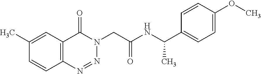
C1=C(C)C=CC2=C1C(=O)N(CC(NC(C1=CC=C(OC)C=C1)C)=O)N=N2
